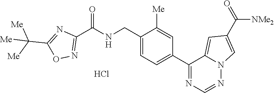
C1(CNC(C2=NOC(C([Me])([Me])[Me])=N2)=O)=CC=C(C2=NC=NN3C2=CC(C([NMe2])=O)=C3)C=C1[Me].Cl
